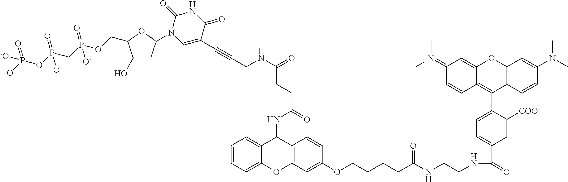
C1(OCCCCC(NCCNC(=O)C2=CC=C(C3=C4C(=CC(=[N+](C)C)C=C4)OC4=C3C=CC(N(C)C)=C4)C([COO-])=C2)=O)=CC2=C(C=C1)C(NC(CCC(NCC#CC1=CN(C3CC(O)C(COP(CP(OP([-O])(=O)[-O])(=O)[O-])(=O)[O-])O3)C(=O)NC1=O)=O)=O)C1=CC=CC=C1O2
